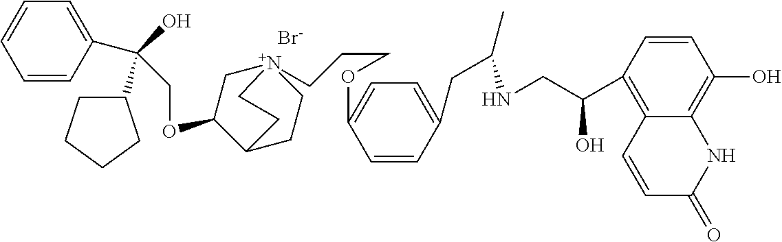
[Br-].C(OC1C[N+]2(CCCOC3=CC=C(CC(C)NCC(C4=C5C(=C(O)C=C4)NC(=O)C=C5)O)C=C3)CCC1CC2)C(C1=CC=CC=C1)(O)C1CCCC1
